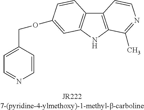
C12=C(NC3=C1C=CC(OCC1=CC=NC=C1)=C3)C(C)=NC=C2
